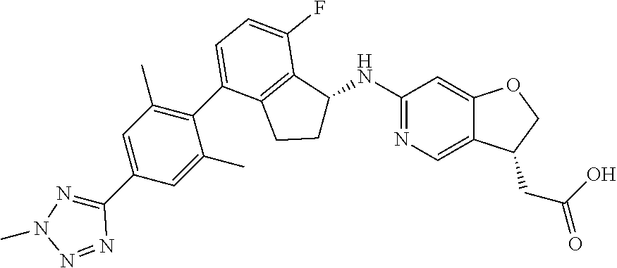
C1(C2=CC=C(F)C3=C2CCC3NC2=NC=C3C(=C2)OCC3CC(=O)O)=C(C)C=C(C2=NN(C)N=N2)C=C1C
